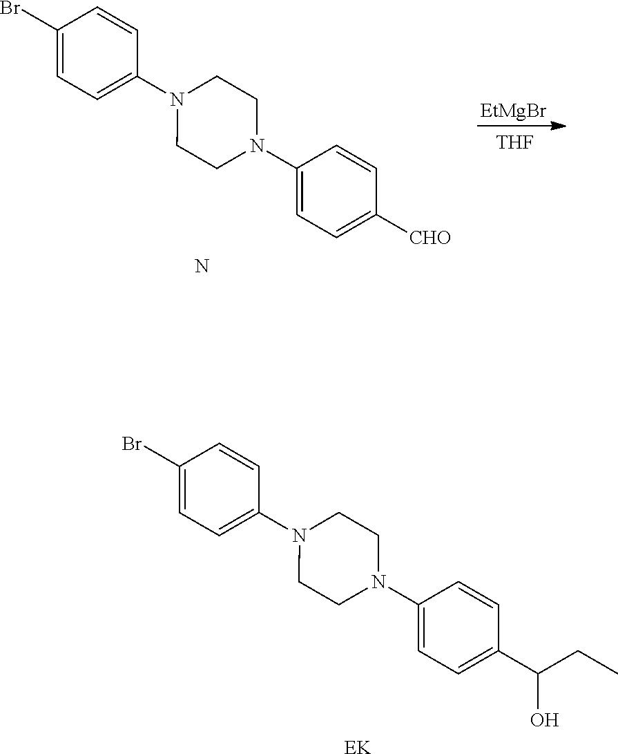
C1(Br)=CC=C(N2CCN(C3=CC=C(C(O)CC)C=C3)CC2)C=C1.[EK].[EtMgBr].[THF].C1(Br)=CC=C(N2CCN(C3=CC=C([CHO])C=C3)CC2)C=C1.N
